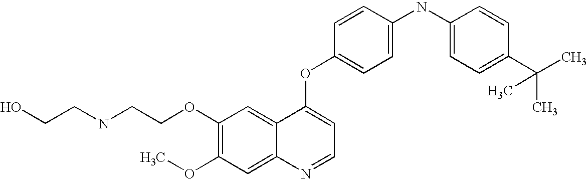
C1(OCCNCCO)=C(OC)C=C2C(=C1)C(OC1=CC=C(NC3=CC=C(C(C)(C)C)C=C3)C=C1)=CC=N2
